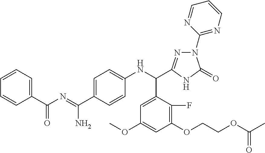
C1=C(C(=NC(C2=CC=CC=C2)=O)N)C=CC(NC(C2=CC(OC)=CC(OCCOC(=O)C)=C2F)C2=NN(C3=NC=CC=N3)C(=O)N2)=C1
